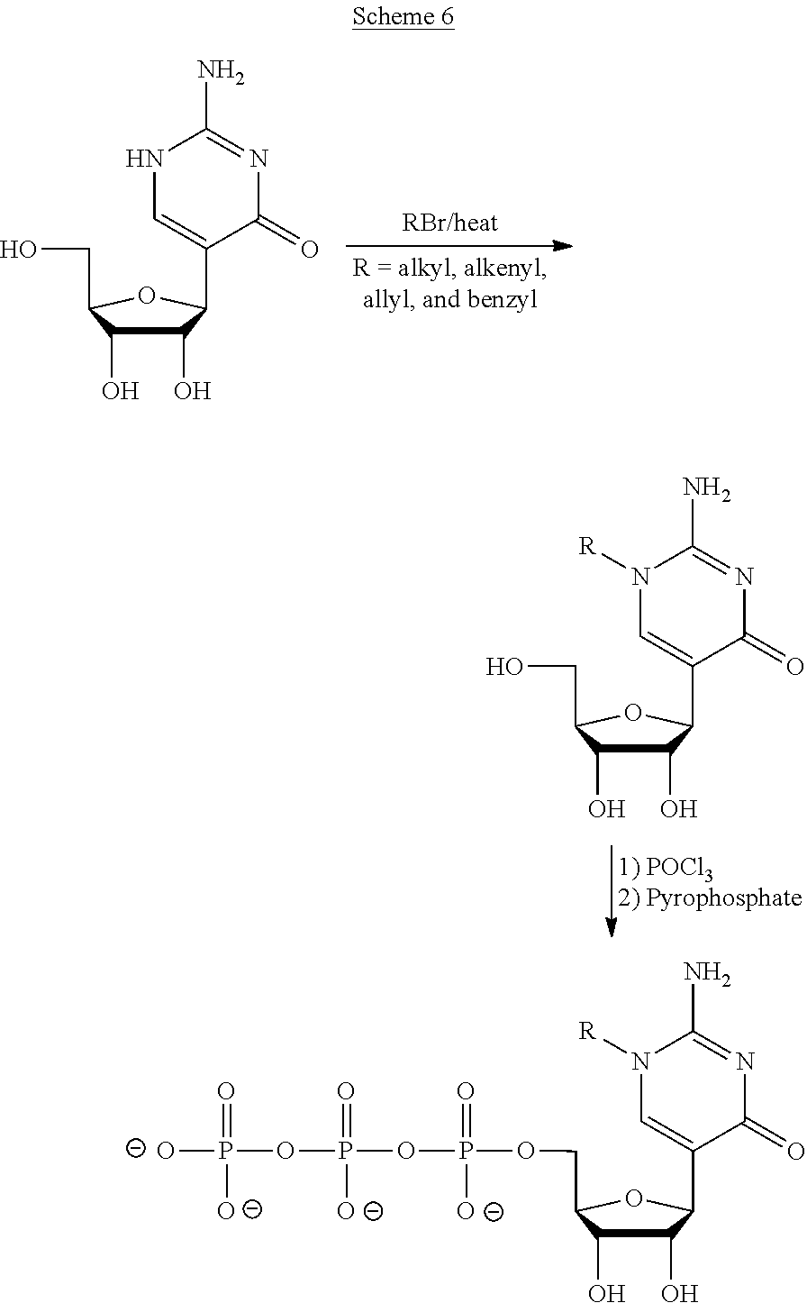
C1(O)C(O)C(CO)OC1C1=CNC(N)=NC1=O.C1(O)C(O)C(CO)OC1C1=CN([R])C(N)=NC1=O.C1(O)C(O)C(COP(=O)([O-])OP(OP([O-])(=O)[O-])(=O)[O-])OC1C1=CN([R])C(N)=NC1=O
